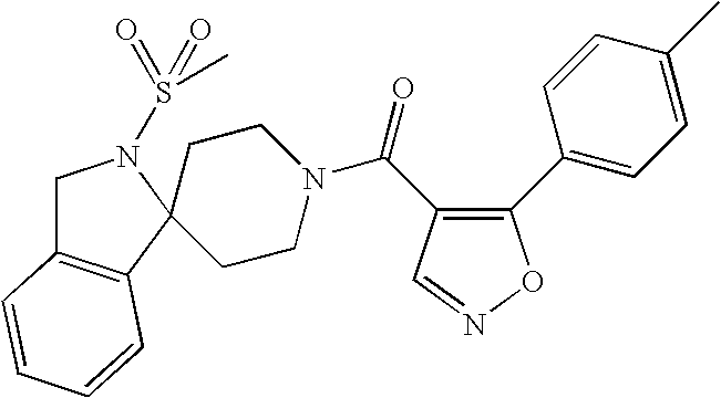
C1(C(=O)N2CCC3(CC2)C2=C(CN3S(=O)(=O)C)C=CC=C2)=C(C2=CC=C(C)C=C2)ON=C1
